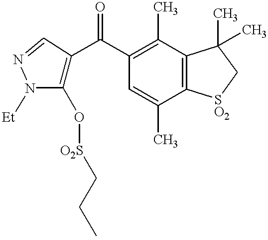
C1(O[O2S]CCC)=C(C(C2=C(C)C3=C(C(C)=C2)[SO2]CC3(C)C)=O)C=NN1[Et]
